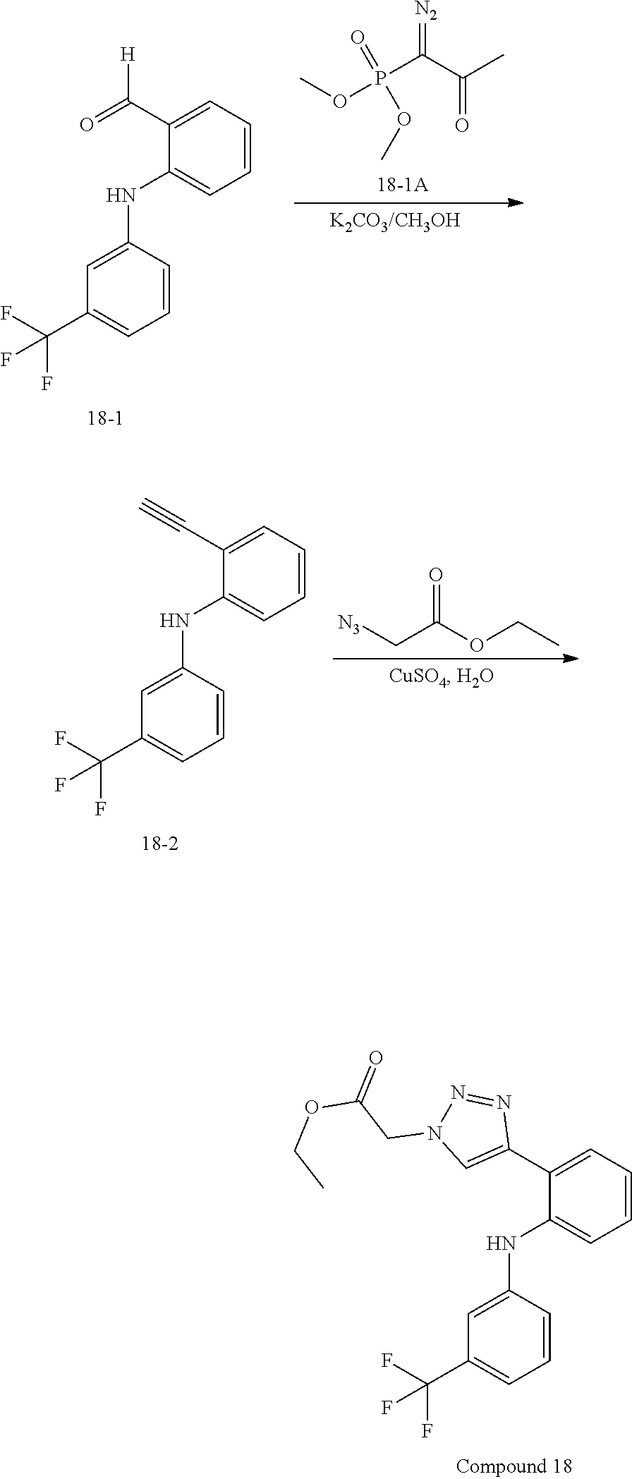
C1(C2=CC=CC=C2NC2=CC(C(F)(F)F)=CC=C2)=CN(CC(OCC)=O)N=N1.[N2]=C(C(=O)C)P(OC)(=O)OC.[H]C(C1=CC=CC=C1NC1=CC(C(F)(F)F)=CC=C1)=O.C#CC1=CC=CC=C1NC1=CC(C(F)(F)F)=CC=C1.C(C(OCC)=O)[N3]
